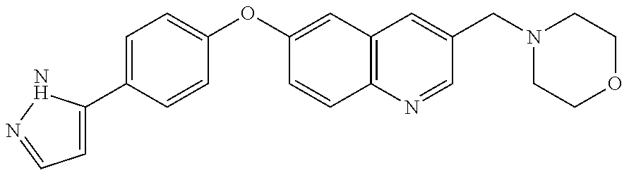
C1=C(C2=CC=C(OC3=CC4=C(C=C3)N=CC(CN3CCOCC3)=C4)C=C2)NN=C1
